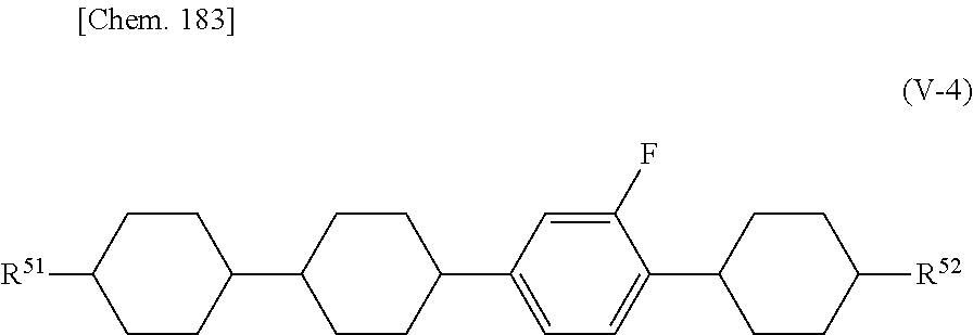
C1C(C2=CC=C(C3CCC([R52])CC3)C(F)=C2)CCC(C2CCC([R51])CC2)C1
